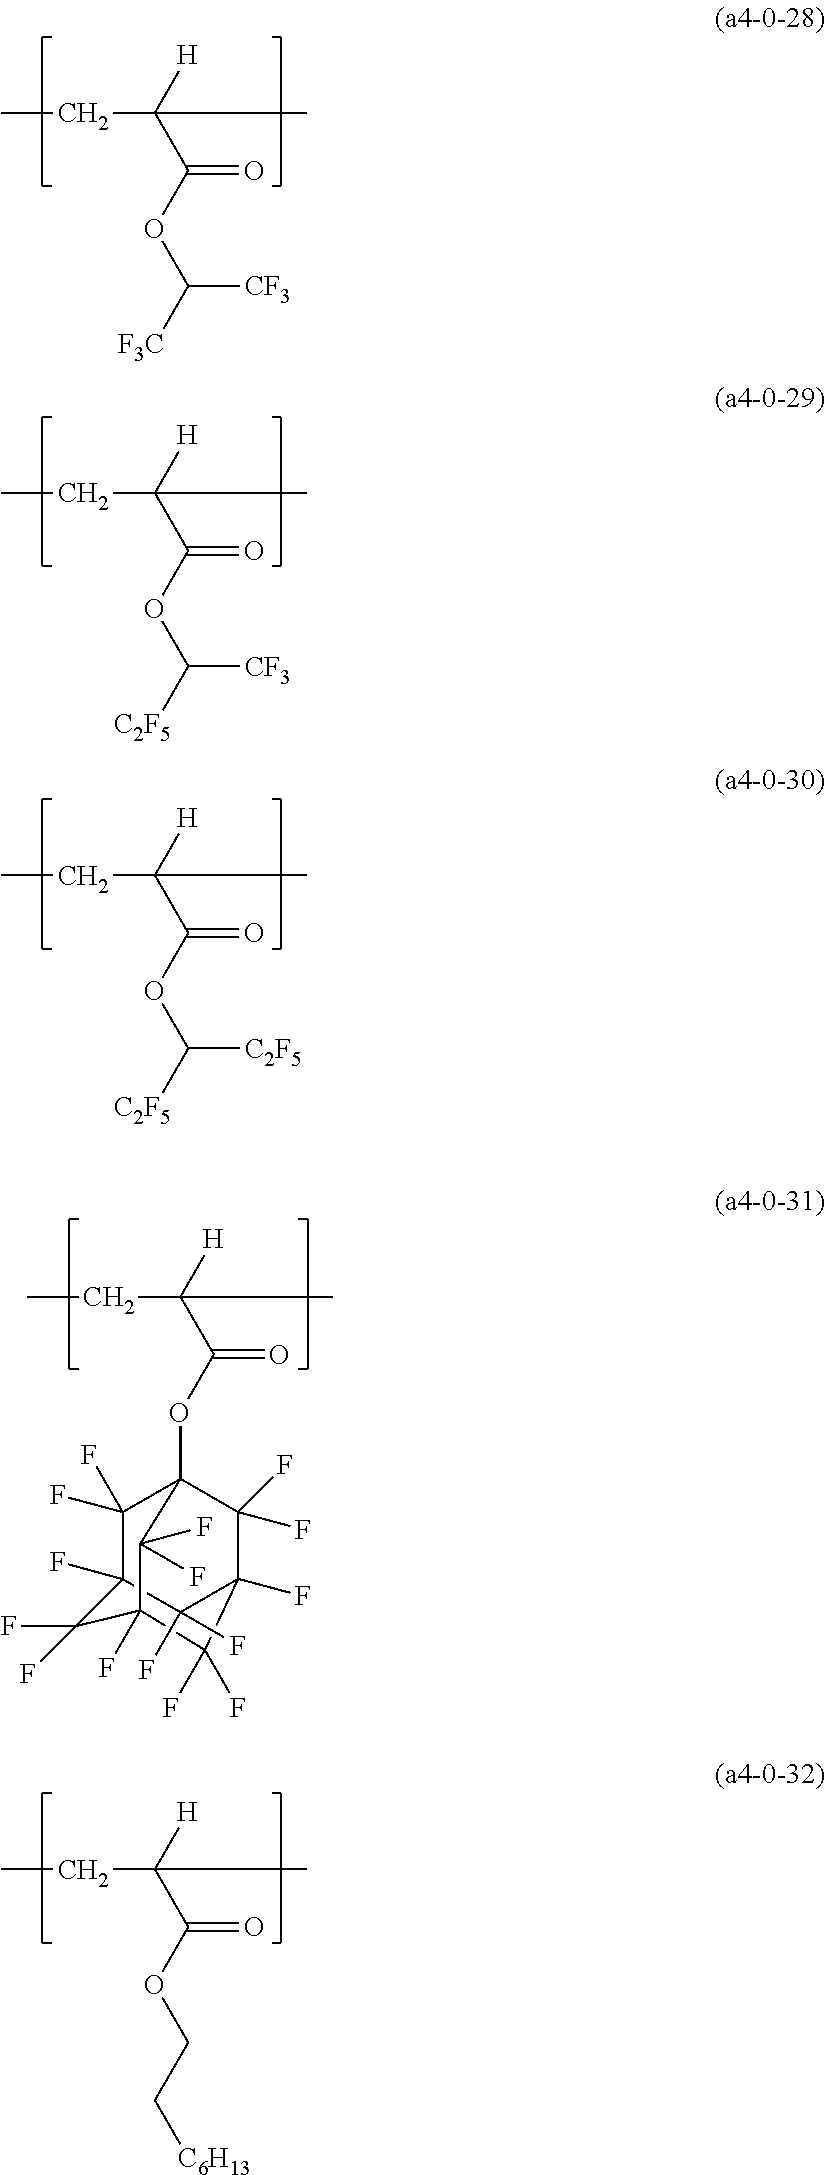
CCC(C(OC([F3C])[CF3])=O)([H])C.CCC(C(OC([C2F5])[CF3])=O)([H])C.CCC(C(OC([C2F5])[C2F5])=O)([H])C.CCC(C(OCC[C6H13])=O)([H])C.CCC(C(OC12C(F)(F)C3(F)C(F)(F)C(F)(C(F)(F)C(F)(C1(F)F)C3(F)F)C2(F)F)=O)([H])C
